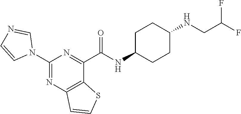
C1(N2C=NC=C2)=NC2=C(C(C(NC3CCC(NCC(F)F)CC3)=O)=N1)SC=C2
